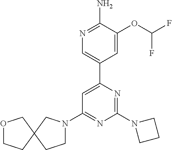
N1=C(N)C(OC(F)F)=CC(C2=CC(N3CCC4(C3)COCC4)=NC(N3CCC3)=N2)=C1
